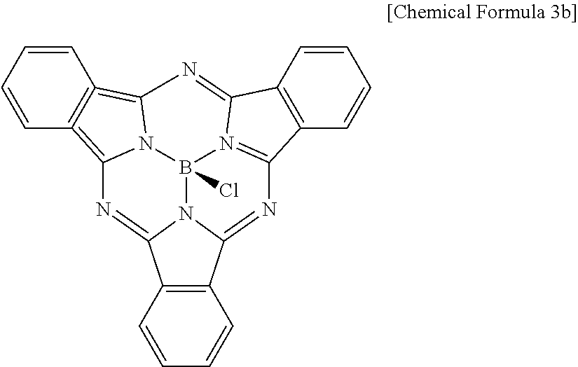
C12=C(C=CC=C1)C1=NC3=C4=C(=C5N3B3(Cl)N1C2=NC1=N3C(=N5)C2=C1C=CC=C2)C=CC=C4
